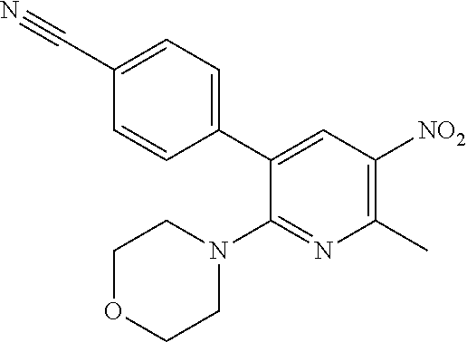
C1(C2=CC=C(C#N)C=C2)=CC([NO2])=C(C)N=C1N1CCOCC1
